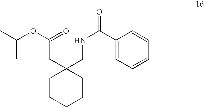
C1CCCCC1(CNC(C1=CC=CC=C1)=O)CC(OC(C)C)=O
